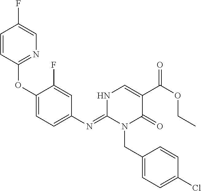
O(C1=CC=C(N=C2N(CC3=CC=C(Cl)C=C3)C(=O)C(C(OCC)=O)=CN2)C=C1F)C1=NC=C(F)C=C1
